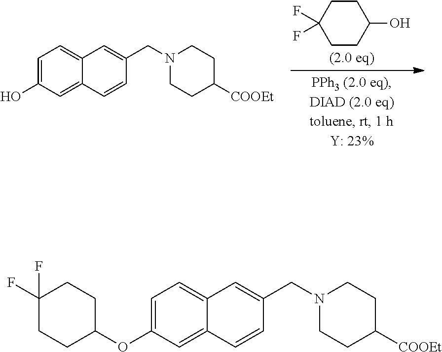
C1CC(O)CCC1(F)F.C1=C(O)C=C2C(=C1)C=C(CN1CCC([COOEt])CC1)C=C2.C1=C(OC2CCC(F)(F)CC2)C=C2C(=C1)C=C(CN1CCC([COOEt])CC1)C=C2
